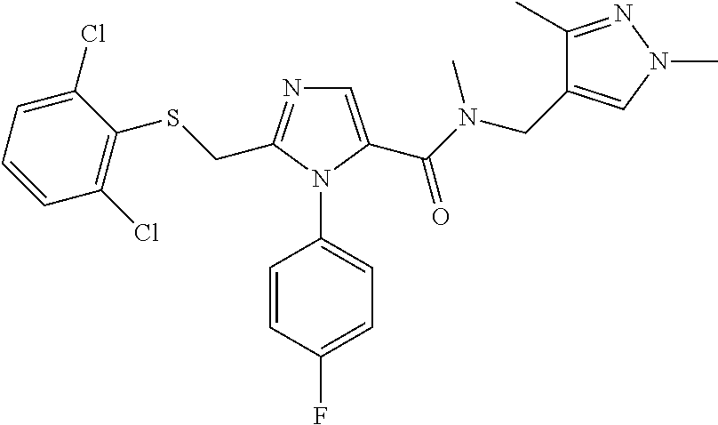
C1=C(C(N(CC2=CN(C)N=C2C)C)=O)N(C2=CC=C(F)C=C2)C(CSC2=C(Cl)C=CC=C2Cl)=N1
